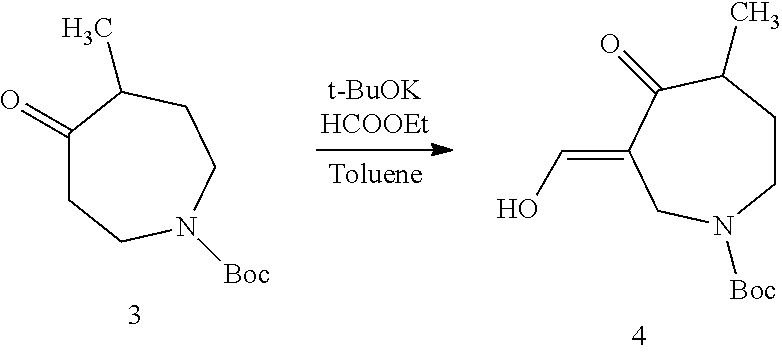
C1(=O)CCN([Boc])CCC1C.C1CC(C)C(=O)C(=CO)CN1[Boc]
